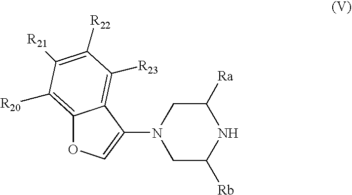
C12=C([R20])C([R21])=C([R22])C([R23])=C1C(N1CC([Rb])NC([Ra])C1)=CO2
